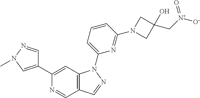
N1=CC2=C(C=C1C1=CN(C)N=C1)N(C1=CC=CC(N3CC(O)(C[N+]([O-])=O)C3)=N1)N=C2
